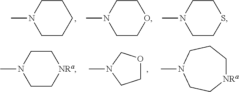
C1CCN(C)CC1.O1CCN(C)CC1.S1CCN(C)CC1.N1(C)CCOC1.N1(C)CC[NRa]CCC1.[NRa]1CCN(C)CC1
